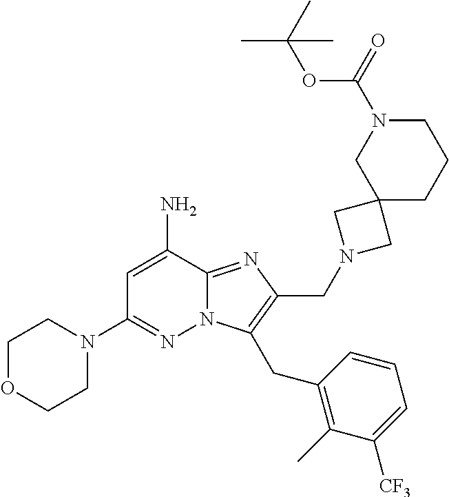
C1OCCN(C2=NN3C(=NC(CN4CC5(C4)CCCN(C(=O)OC(C)(C)C)C5)=C3CC3=C(C)C([CF3])=CC=C3)C(N)=C2)C1
